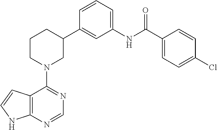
C1(C2CCCN(C3=NC=NC4=C3C=CN4)C2)=CC(NC(C2=CC=C(Cl)C=C2)=O)=CC=C1
